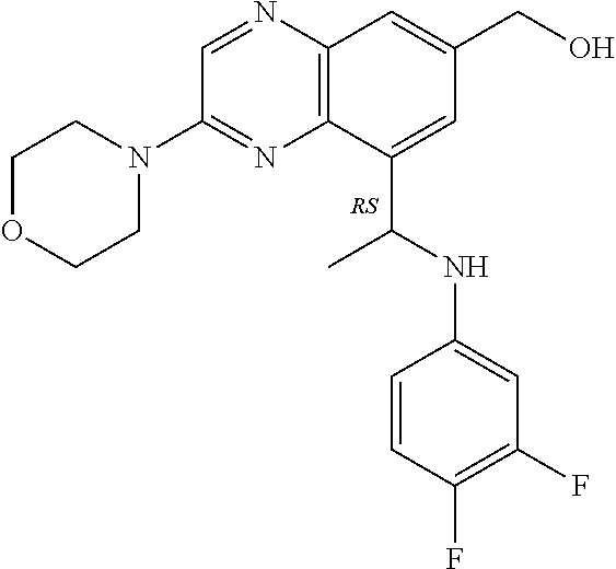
C12=C(N=CC(N3CCOCC3)=N1)C=C(CO)C=C2C(NC1=CC(F)=C(F)C=C1)C
